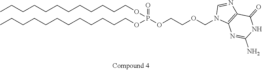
CCCCCCCCCCCCOP(OCCOCN1C2=C(N=C1)C(=O)NC(N)=N2)(=O)OCCCCCCCCCCCC
